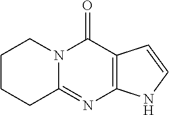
C12=C(C(=O)N3C(=N1)CCCC3)C=CN2
